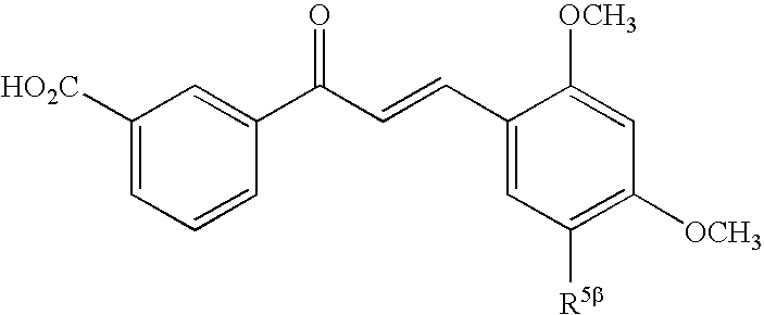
C1([HO2C])=CC=CC(C(C=CC2=CC([R5b])=C([OCH3])C=C2[OCH3])=O)=C1
